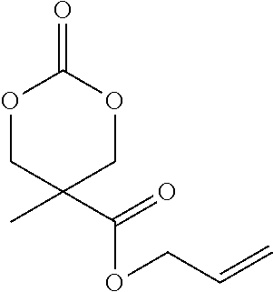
O1CC(C)(C(OCC=C)=O)COC1=O
